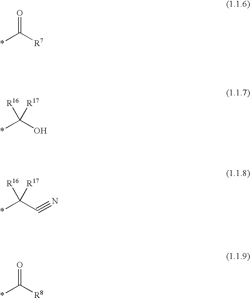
*C([R7])=O.*C(O)([R16])[R17].*C(C#N)([R16])[R17].*C([R8])=O
